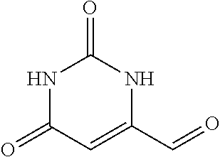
C1(=O)NC(=O)NC(C=O)=C1
